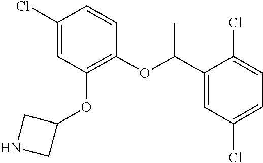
C1(Cl)=CC(OC2CNC2)=C(OC(C2=CC(Cl)=CC=C2Cl)C)C=C1
